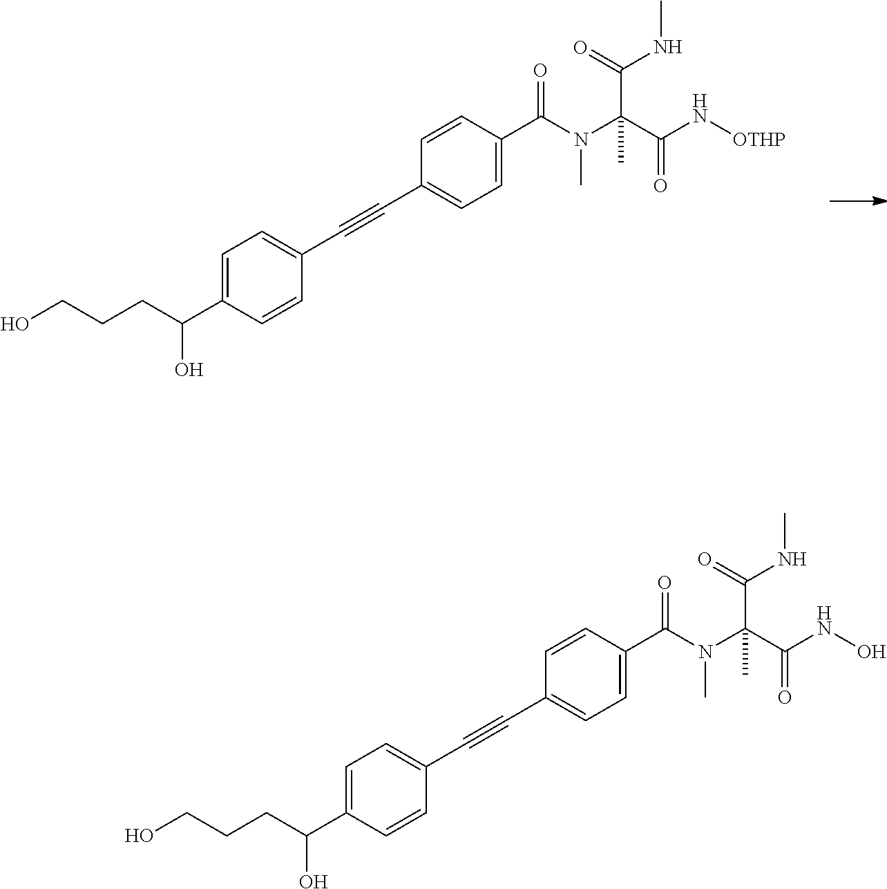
C1=C(C(N(C(C(NO)=O)(C(=O)NC)C)C)=O)C=CC(C#CC2=CC=C(C(CCCO)O)C=C2)=C1.C1=C(C(N(C(C(N[OTHP])=O)(C(=O)NC)C)C)=O)C=CC(C#CC2=CC=C(C(CCCO)O)C=C2)=C1
